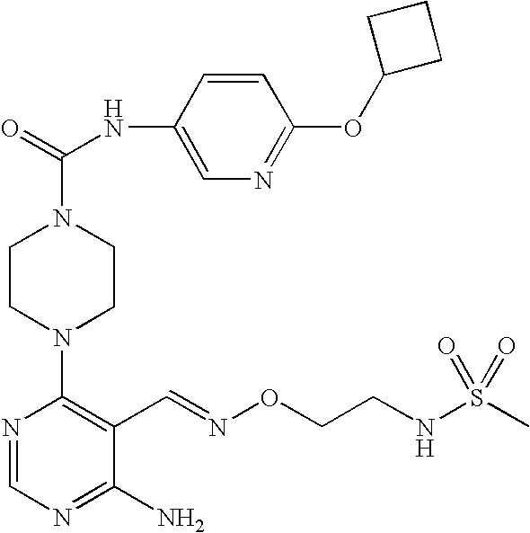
C1(N2CCN(C(=O)NC3=CN=C(OC4CCC4)C=C3)CC2)=C(C=NOCCNS(C)(=O)=O)C(N)=NC=N1
